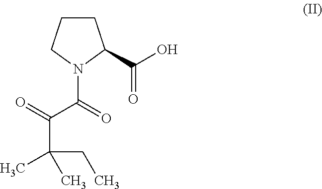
C1CCN(C(=O)C(=O)C(CC)(C)C)C1C(O)=O
